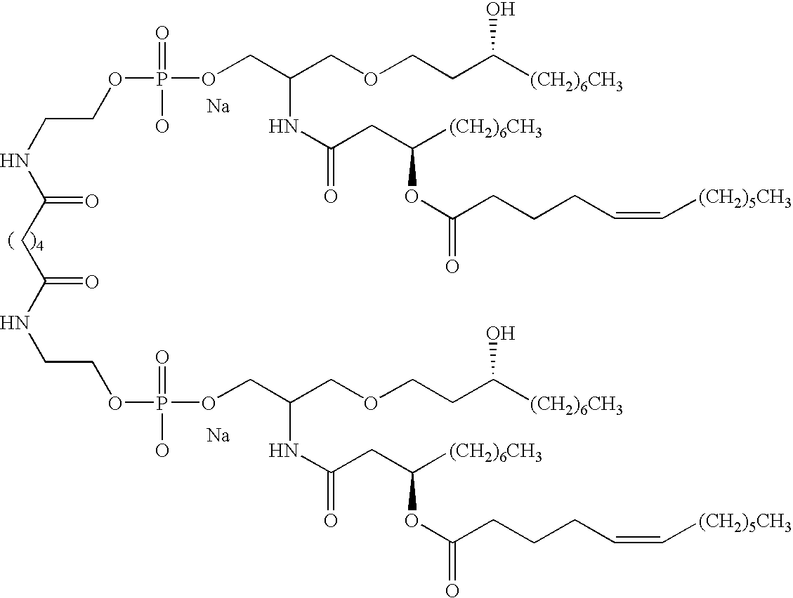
N(CCOP(OCC(COCCC([(CH2)6CH3])O)NC(=O)CC([(CH2)6CH3])OC(CCCC=C[(CH2)5CH3])=O)(=O)O)C(CC(NCCOP(O)(=O)OCC(COCCC([(CH2)6CH3])O)NC(=O)CC([(CH2)6CH3])OC(CCCC=C[(CH2)5CH3])=O)=O)=O.[Na].[Na]
